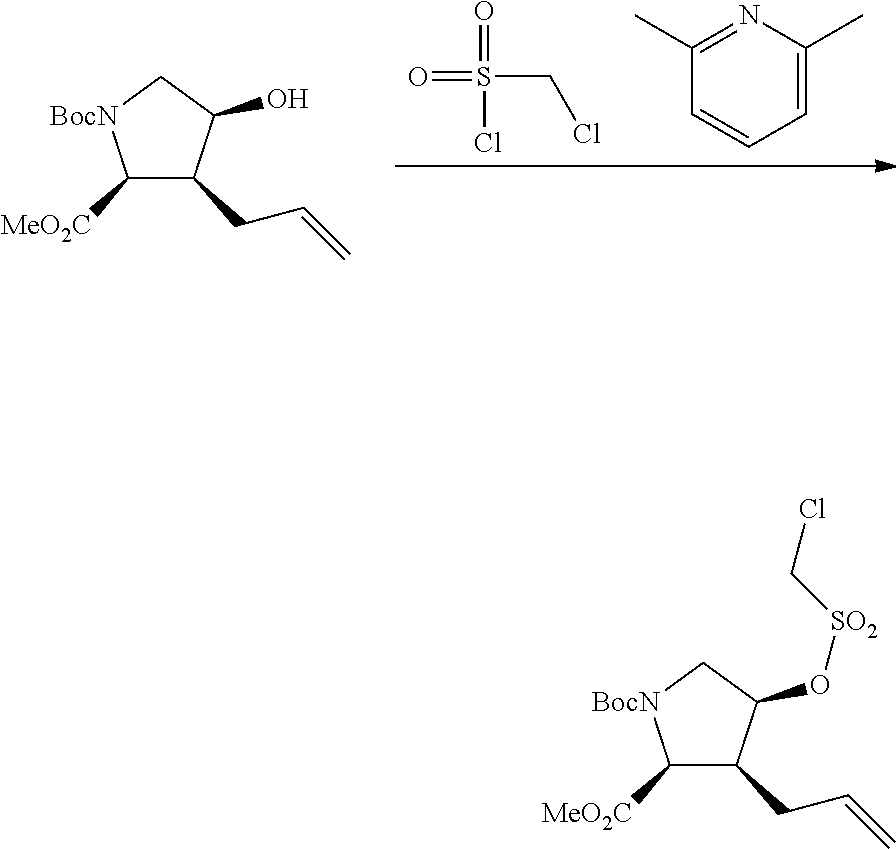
O=S(CCl)(=O)Cl.C1=CC=C(C)N=C1C.C1([MeO2C])C(CC=C)C(O)C[BocN]1.C1([MeO2C])C(CC=C)C(O[SO2]CCl)C[BocN]1
